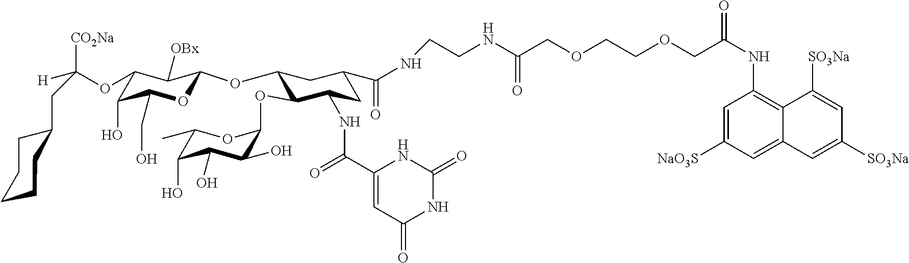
C1(CC([H])(OC2C(O)C(CO)OC(OC3C(OC4C(O)C(O)C(O)C(C)O4)C(NC(C4=CC(=O)NC(=O)N4)=O)CC(C(=O)NCCNC(COCCOCC(NC4=C5C(=CC([NaO3S])=C4)C=C([SO3Na])C=C5[SO3Na])=O)=O)C3)C2[OBx])[CO2Na])CCCCC1
